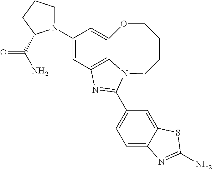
C1(N2CCCC2C(N)=O)=CC2=C3C(=C1)OCCCCN3C(C1=CC=C3C(=C1)SC(N)=N3)=N2
